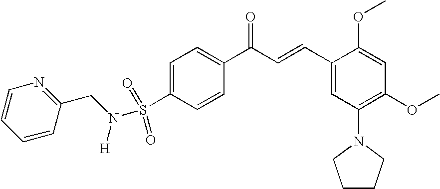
C1=CC(C(C=CC2=CC(N3CCCC3)=C(OC)C=C2OC)=O)=CC=C1S(=O)(N(CC1=NC=CC=C1)[H])=O
